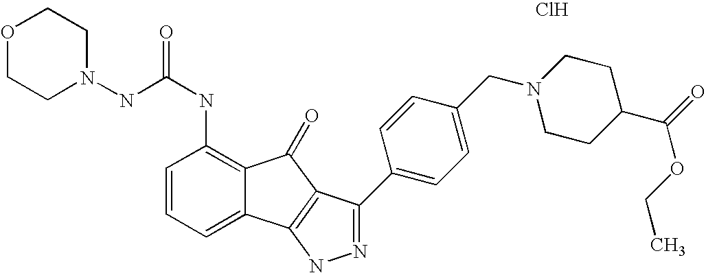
C(NC1=C2C(=CC=C1)C1=C(C2=O)C(C2=CC=C(CN3CCC(C(=O)OCC)CC3)C=C2)=NN1)(=O)NN1CCOCC1.Cl
